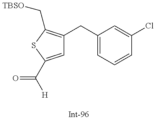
C1=C(C([H])=O)SC(C[TBSO])=C1CC1=CC=CC(Cl)=C1
